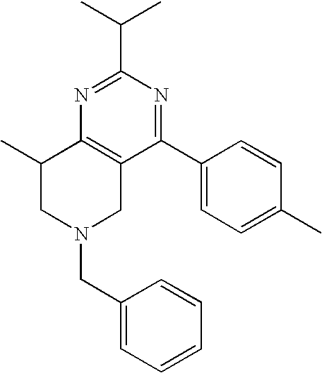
C1(C(C)C)=NC2=C(C(C3=CC=C(C)C=C3)=N1)CN(CC1=CC=CC=C1)CC2C
